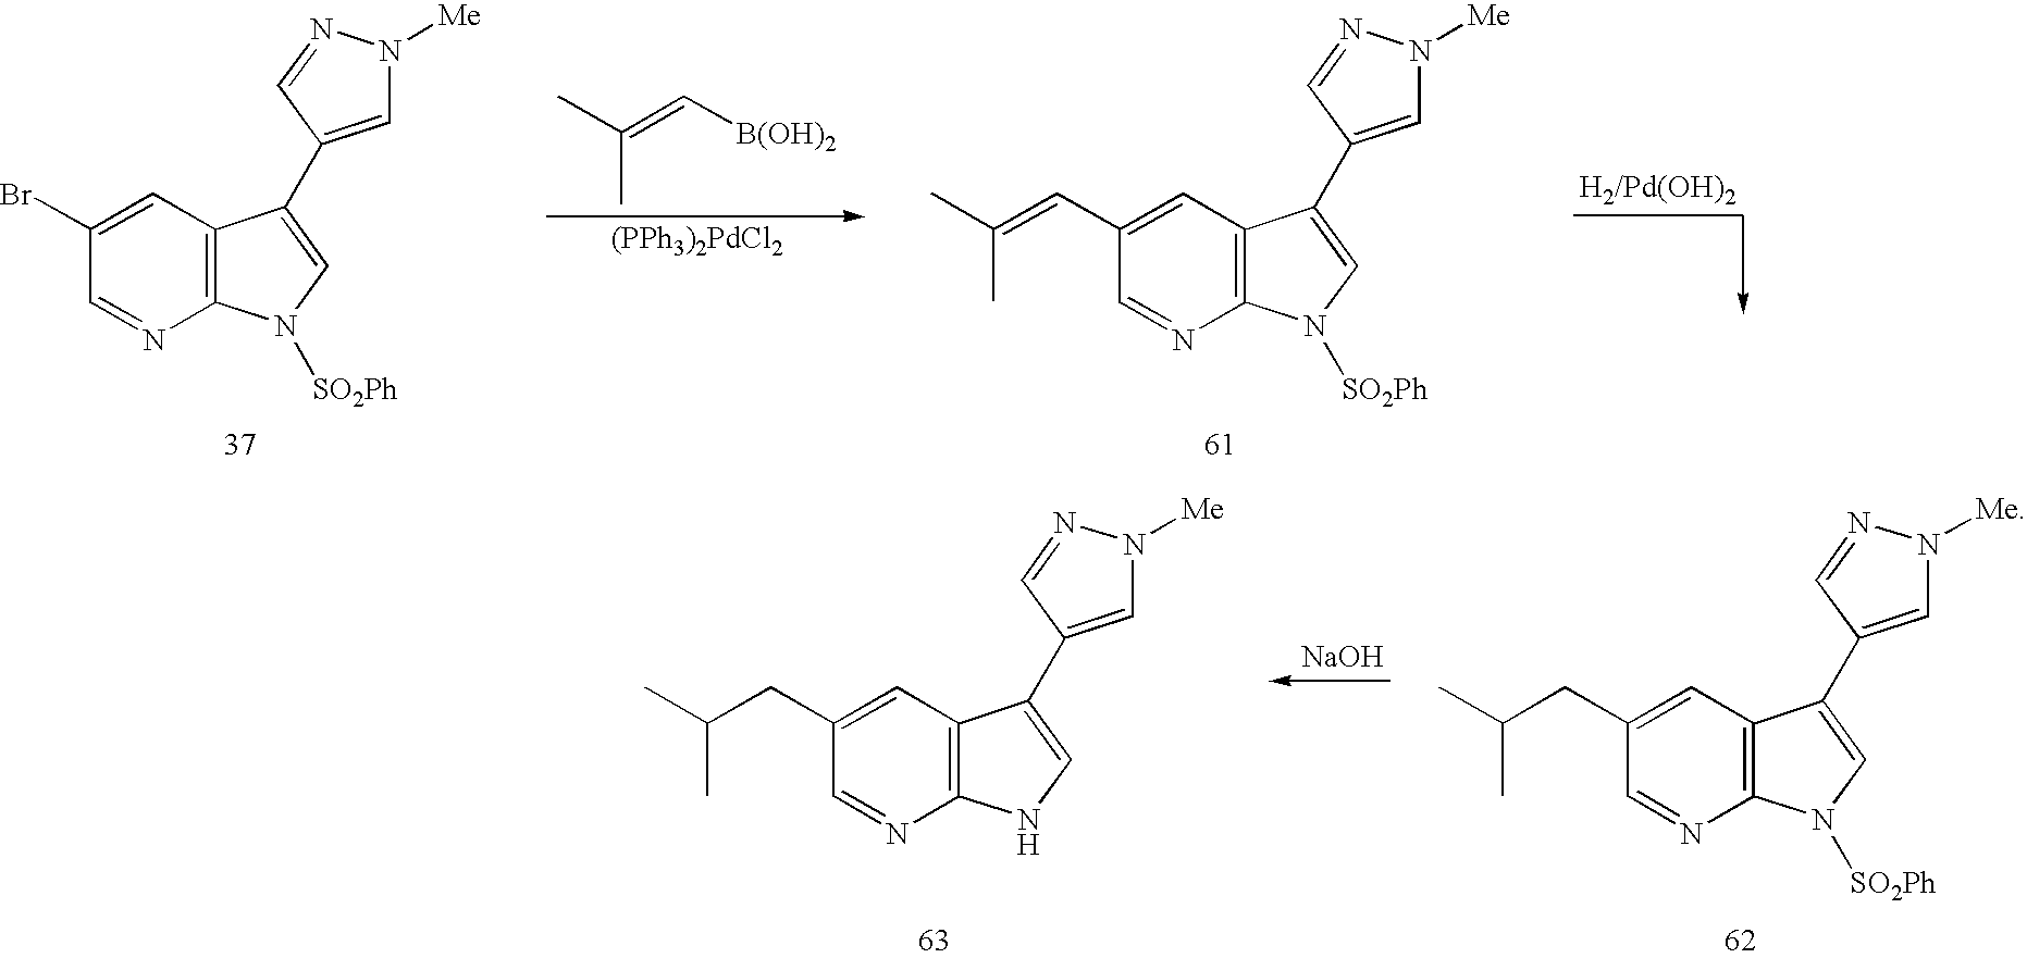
CC(=C[B(OH)2])C.[(PPh3)2PdCl2].C1=C(C=C(C)C)C=NC2=C1C(C1=CN([Me])N=C1)=CN2[SO2Ph].C1=C(Br)C=NC2=C1C(C1=CN([Me])N=C1)=CN2[SO2Ph].C1=C(CC(C)C)C=NC2=C1C(C1=CN([Me])N=C1)=CN2.[NaOH].C1=C(CC(C)C)C=NC2=C1C(C1=CN([Me])N=C1)=CN2[SO2Ph]
